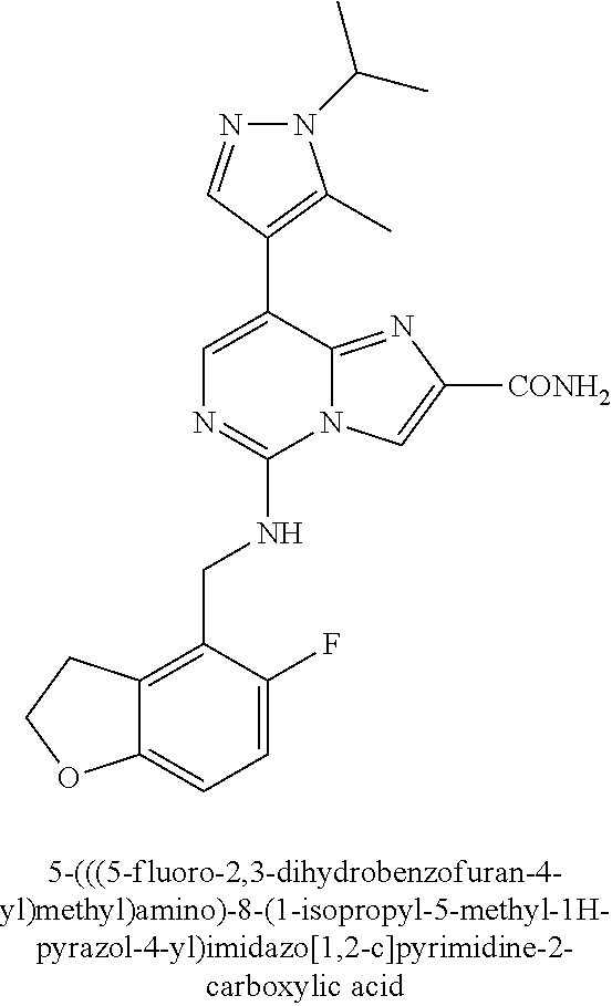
C12=CC=C(F)C(CNC3=NC=C(C4=C(C)N(C(C)C)N=C4)C4=NC([CONH2])=CN34)=C1CCO2
